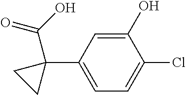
C1(O)=CC(C2(C(=O)O)CC2)=CC=C1Cl
